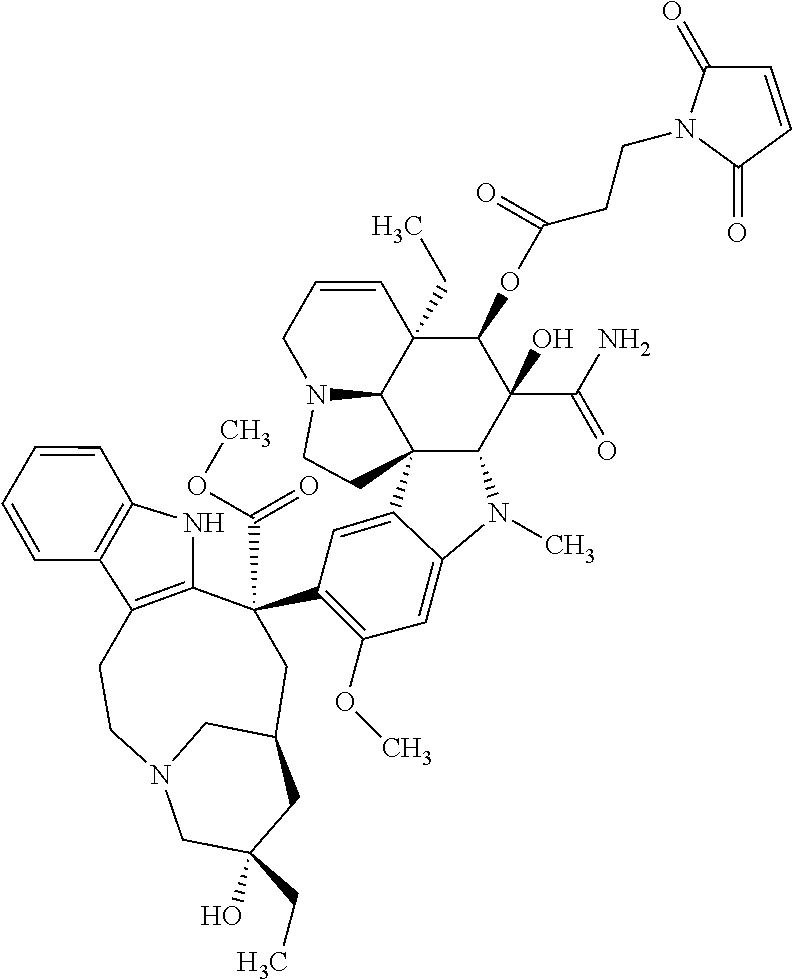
C1C(C(OC)=O)(C2=C(OC)C=C3C(=C2)C24C5C(CC)(C(OC(CCN6C(=O)C=CC6=O)=O)C(C(N)=O)(O)C2N3C)C=CCN5CC4)C2=C(CCN3CC(O)(CC)CC1C3)C1=C(N2)C=CC=C1
